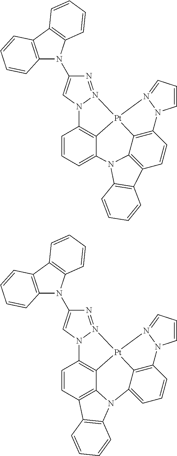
N1=N2N(C=C1N1C3=C(C4=C1C=CC=C4)C=CC=C3)C1=C3C4=C(C=C1)C1=C(N4C4=CC=CC5=C4[Pt]23N2=CC=CN52)C=CC=C1.N1=N2N(C=C1N1C3=C(C4=C1C=CC=C4)C=CC=C3)C1=C3C(=CC=C1)N1C4=C(C=CC5=C4[Pt]23N2=CC=CN52)C2=C1C=CC=C2
